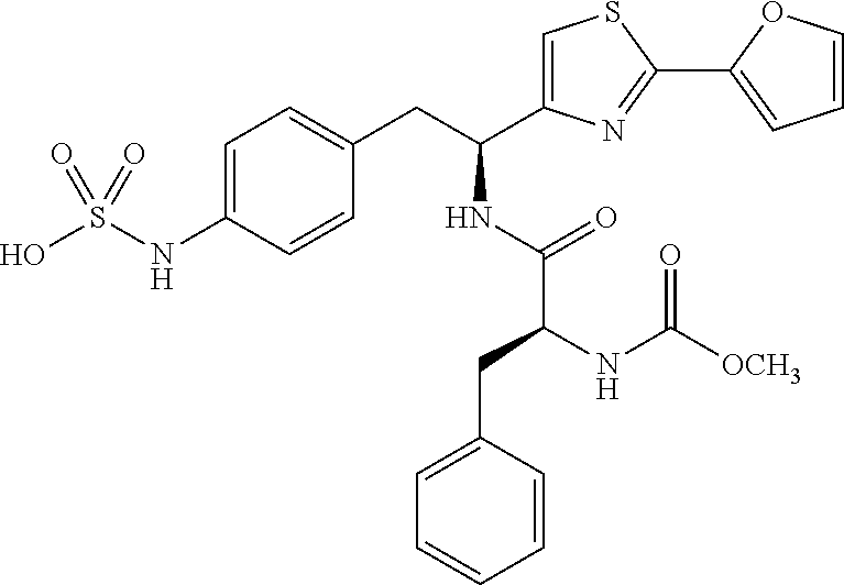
C1=C(NS(O)(=O)=O)C=CC(CC(C2=CSC(C3=CC=CO3)=N2)NC(C(NC([OCH3])=O)CC2=CC=CC=C2)=O)=C1
